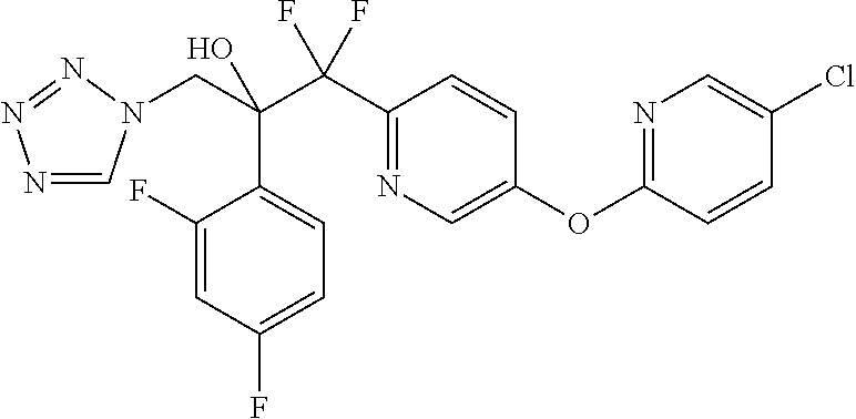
N1=CN(CC(C(C2=NC=C(OC3=NC=C(Cl)C=C3)C=C2)(F)F)(O)C2=CC=C(F)C=C2F)N=N1
